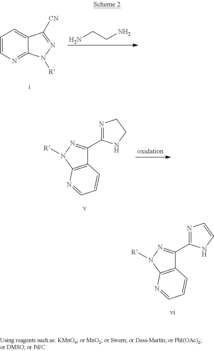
C1=CN=C2C(=C1)C([CN])=NN2[R].NCCN.C12=C(N([R])N=C1C1=NCCN1)N=CC=C2.C12=C(N([R])N=C1C1=NC=CN1)N=CC=C2
